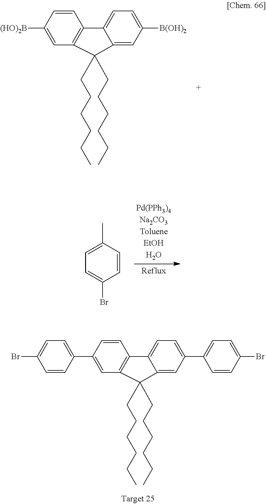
C1=CC([(HO)2B])=CC2=C1C1=CC=C([B(OH)2])C=C1C2(CCCCCC)CCCCCC.C1=CC(C)=CC=C1Br.C1=CC(C2=CC=C(Br)C=C2)=CC2=C1C1=CC=C(C3=CC=C(Br)C=C3)C=C1C2(CCCCCC)CCCCCC
